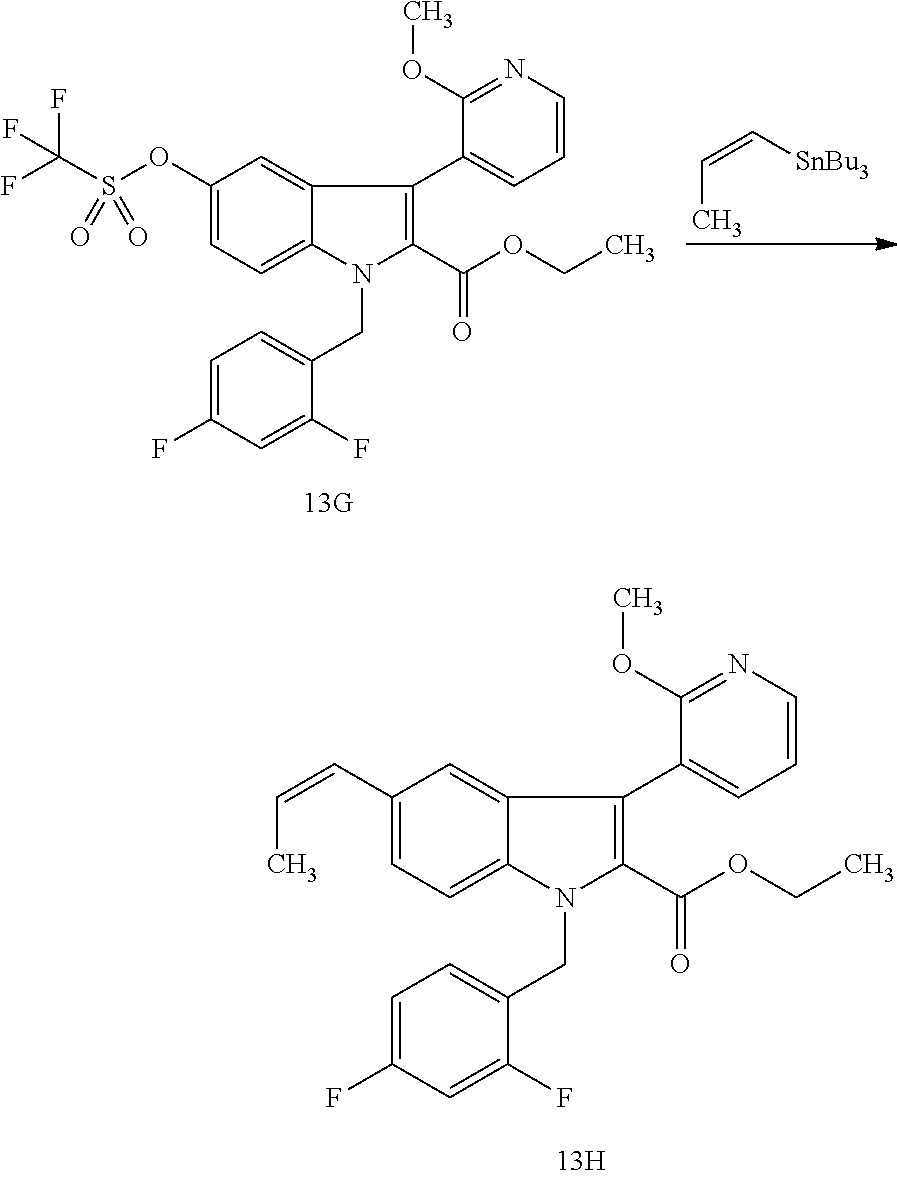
S(OC1=CC=C2C(=C1)C(C1=CC=CN=C1OC)=C(C(OCC)=O)N2CC1=CC=C(F)C=C1F)(=O)(=O)C(F)(F)F.C(C)=C[SnBu3].C(C1=CC=C2C(=C1)C(C1=CC=CN=C1OC)=C(C(OCC)=O)N2CC1=CC=C(F)C=C1F)=CC
